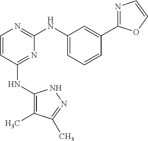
C1=CC(NC2=C(C)C(C)=NN2)=NC(NC2=CC=CC(C3=NC=CO3)=C2)=N1
